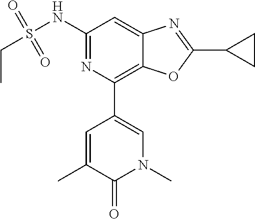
N1(C)C=C(C2=C3C(=CC(NS(CC)(=O)=O)=N2)N=C(C2CC2)O3)C=C(C)C1=O
